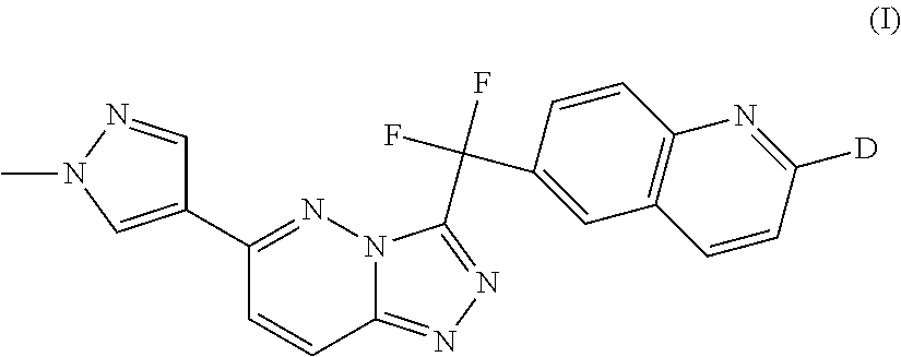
C1(C2=NN3C(=NN=C3C(F)(F)C3=CC4=C(C=C3)N=C([D])C=C4)C=C2)=CN(C)N=C1
